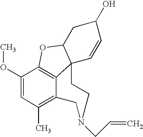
C12=C3C(OC)=CC(C)=C1CN(CC=C)CCC21C(O3)CC(O)C=C1
